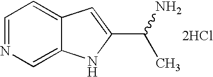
C1=NC=C2C(=C1)C=C(C(N)C)N2.[2HCl]
